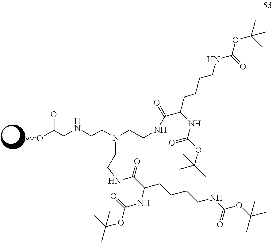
O(C(CNCCN(CCNC(=O)C(CCCCNC(OC(C)(C)C)=O)NC(=O)OC(C)(C)C)CCNC(=O)C(CCCCNC(=O)OC(C)(C)C)NC(=O)OC(C)(C)C)=O)C
